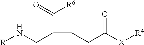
[R]NCC(CCC([X][R4])=O)C(=O)[R6]
